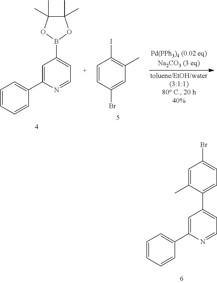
C1=C(C2=CC=CC=C2)N=CC=C1C1=CC=C(Br)C=C1C.C1=C(C2=CC=CC=C2)N=CC=C1B1OC(C)(C)C(C)(C)O1.C1=CC(Br)=CC(C)=C1I
